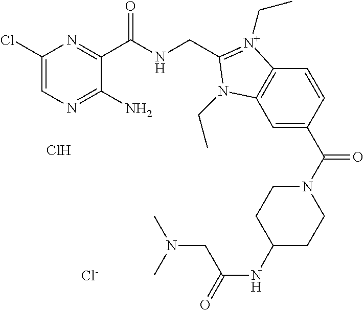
C1(Cl)=CN=C(N)C(C(NCC2=[N+](CC)C3=C(C=C(C(N4CCC(NC(CN(C)C)=O)CC4)=O)C=C3)N2CC)=O)=N1.Cl.[Cl-]
